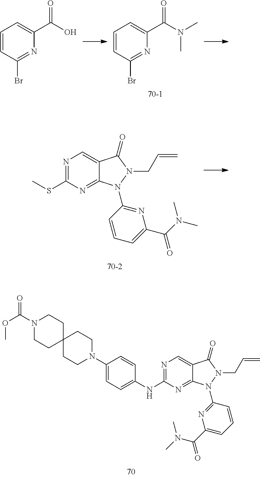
C1=CC(Br)=NC(C(=O)O)=C1.C1=CC(Br)=NC(C(=O)N(C)C)=C1.CSC1=NC=C2C(=N1)N(C1=NC(C(=O)N(C)C)=CC=C1)N(CC=C)C2=O.N1(C(=O)OC)CCC2(CC1)CCN(C1=CC=C(NC3=NC=C4C(=N3)N(C3=NC(C(=O)N(C)C)=CC=C3)N(CC=C)C4=O)C=C1)CC2
